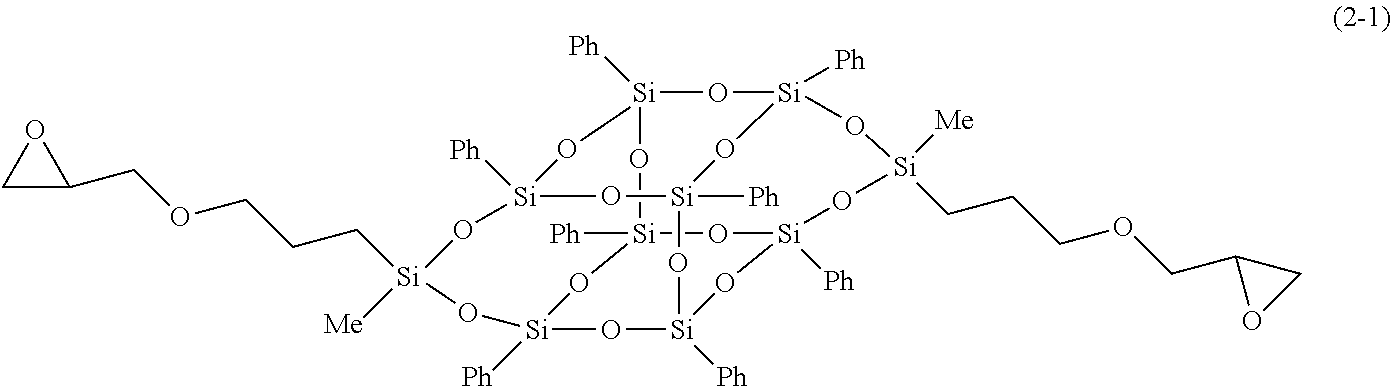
[Si]12([Ph])O[Si]3([Ph])O[Si]([Me])(CCCOCC4OC4)O[Si]4([Ph])O[Si]5([Ph])O[Si]([Ph])(O[Si]([Ph])(O1)O[Si]([Me])(CCCOCC1OC1)O[Si]([Ph])(O5)O[Si]([Ph])(O2)O4)O3
